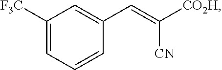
C1([F3C])=CC=CC(C=C([CO2H])[CN])=C1
